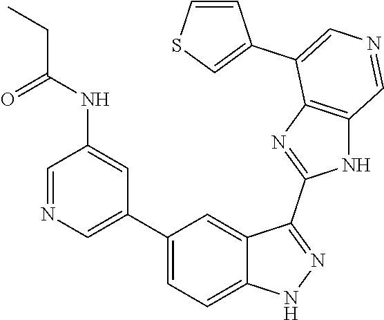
C1(C2=CN=CC(NC(CC)=O)=C2)=CC=C2C(=C1)C(C1=NC3=C(N1)C=NC=C3C1=CSC=C1)=NN2
